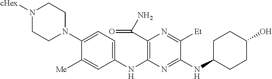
C1(NC2=C(C(N)=O)N=C([Et])C(NC3CCC(O)CC3)=N2)=CC=C(N2CCN([cHex])CC2)C([Me])=C1
